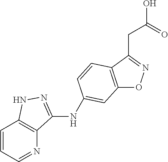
C12=C(C(CC(O)=O)=NO1)C=CC(NC1=NNC3=C1N=CC=C3)=C2
